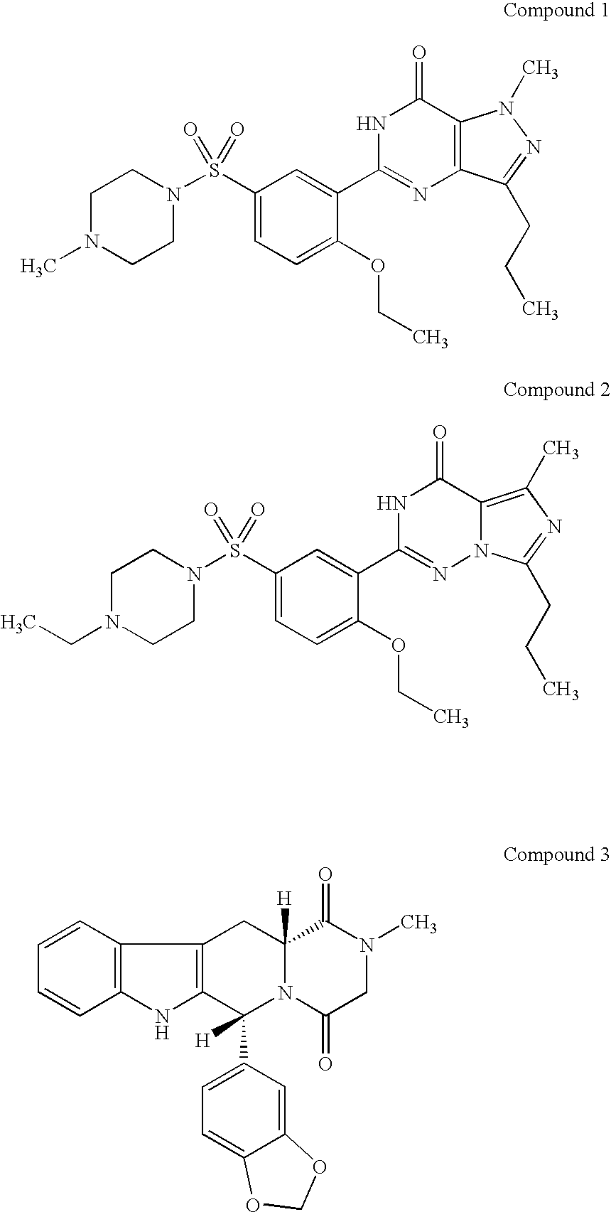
C1N(C)CCN(S(C2=CC=C(OCC)C(C3=NC4=C(C(=O)N3)N(C)N=C4CCC)=C2)(=O)=O)C1.C1N(CC)CCN(S(C2=CC=C(OCC)C(C3=NN4C(=C(C)N=C4CCC)C(=O)N3)=C2)(=O)=O)C1.C12=C(NC3=C1CC1([H])N(C3([H])C3=CC=C4C(=C3)OCO4)C(=O)CN(C)C1=O)C=CC=C2
